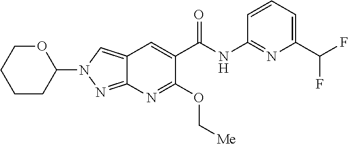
C12=CN(C3CCCCO3)N=C1N=C(OC[Me])C(C(NC1=NC(C(F)F)=CC=C1)=O)=C2
